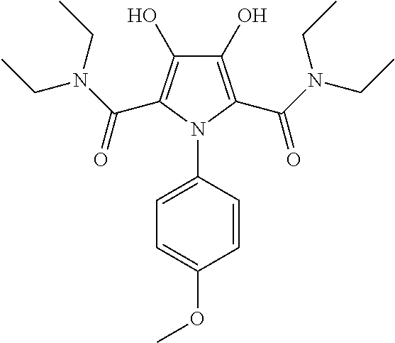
C1(O)=C(C(N(CC)CC)=O)N(C2=CC=C(OC)C=C2)C(C(N(CC)CC)=O)=C1O
